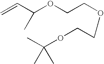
C=CC(OCCOCCOC(C)(C)C)C
